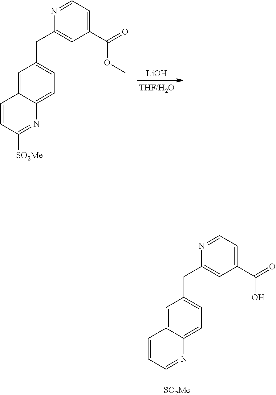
[THF/H2O].[LiOH].C1=C2C(=CC=C1CC1=CC(C(=O)OC)=CC=N1)N=C([SO2Me])C=C2.C1=C2C(=CC=C1CC1=CC(C(=O)O)=CC=N1)N=C([SO2Me])C=C2
